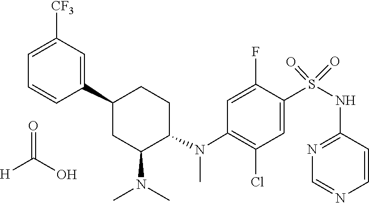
S(=O)(=O)(C1=CC(Cl)=C(N(C2CCC(C3=CC([CF3])=CC=C3)CC2N(C)C)C)C=C1F)NC1=NC=NC=C1.[H]C(O)=O
